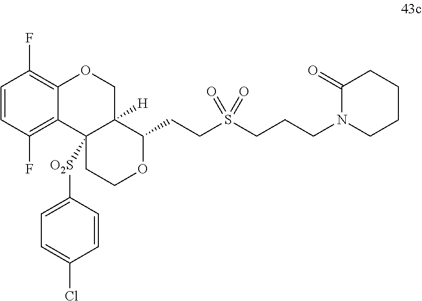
C1=CC(F)=C2C(=C1F)OCC1([H])C2([O2S]C2=CC=C(Cl)C=C2)CCOC1CCS(CCCN1CCCCC1=O)(=O)=O
